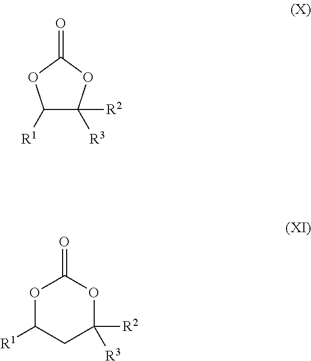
C1([R1])C([R3])([R2])OC(=O)O1.O1C([R1])CC([R2])([R3])OC1=O
